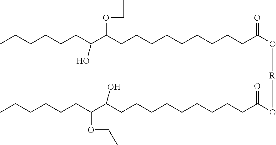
CCCCCCC(C(CCCCCCCCCC(O[R]OC(CCCCCCCCCC(C(CCCCCC)OCC)O)=O)=O)OCC)O
